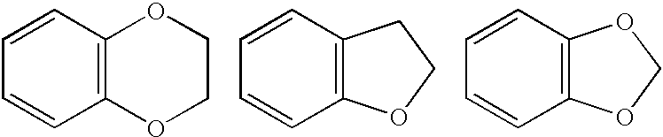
C1=CC=CC2=C1OCCO2.C1=CC=CC2=C1CCO2.C1=CC=CC2=C1OCO2
